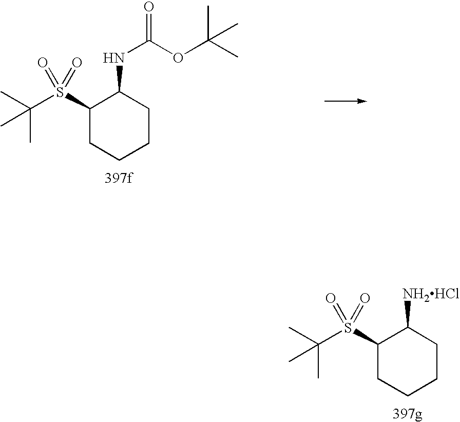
C1(S(C(C)(C)C)(=O)=O)CCCCC1[NH2HCl].C1(S(C(C)(C)C)(=O)=O)CCCCC1NC(OC(C)(C)C)=O
